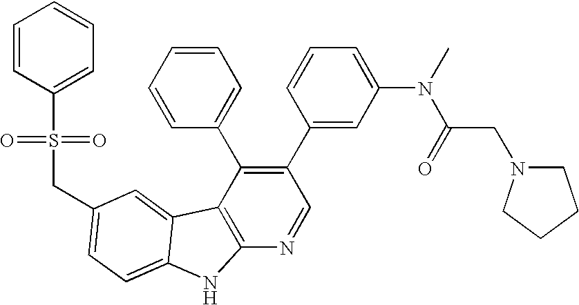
C(C1=CC=C2C(=C1)C1=C(N=CC(C3=CC(N(C)C(=O)CN4CCCC4)=CC=C3)=C1C1=CC=CC=C1)N2)S(C1=CC=CC=C1)(=O)=O
